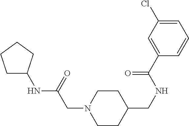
C1CC(CNC(C2=CC(Cl)=CC=C2)=O)CCN1CC(NC1CCCC1)=O
